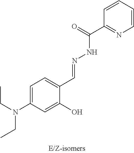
C1=C(N(CC)CC)C=C(O)C(C=NNC(C2=NC=CC=C2)=O)=C1
